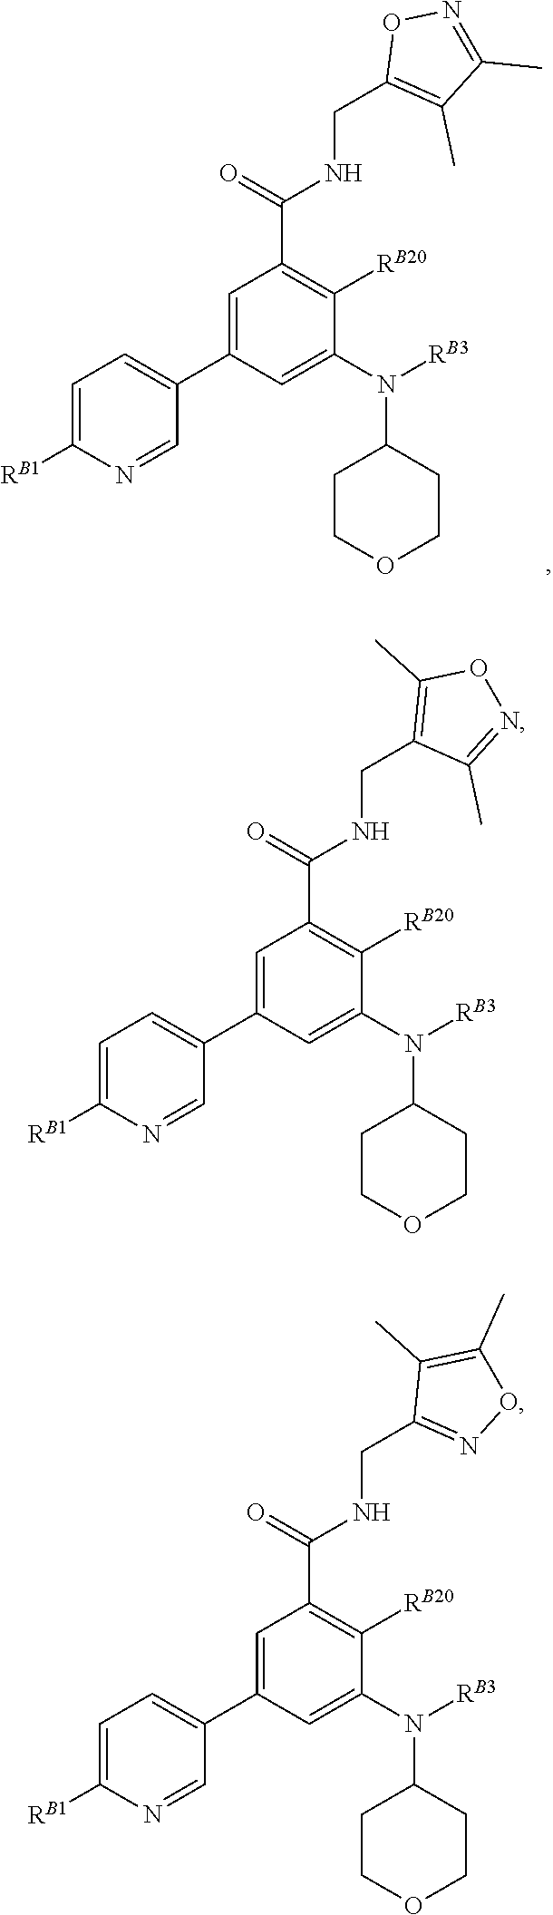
C1COCCC1N(C1=CC(C2=CC=C([RB1])N=C2)=CC(C(=O)NCC2=C(C)C(C)=NO2)=C1[RB20])[RB3].C1COCCC1N(C1=CC(C2=CC=C([RB1])N=C2)=CC(C(=O)NCC2=C(C)ON=C2C)=C1[RB20])[RB3].C1COCCC1N(C1=CC(C2=CC=C([RB1])N=C2)=CC(C(=O)NCC2=NOC(C)=C2C)=C1[RB20])[RB3]
